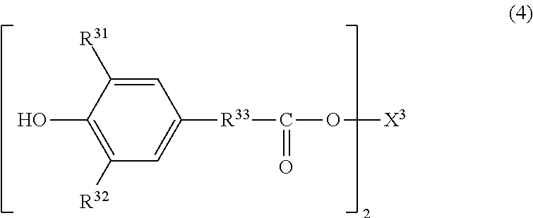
C1(O)=C([R32])C=C([R33]C(=O)O[X3])C=C1[R31]
